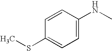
C1(SC)=CC=C(NC)C=C1
